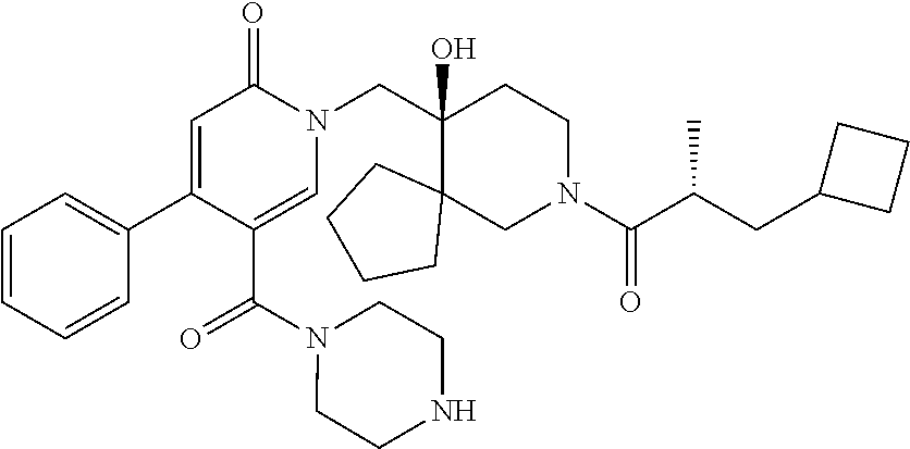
C1=CC=CC(C2=CC(=O)N(CC3(O)C4(CN(C(C(CC5CCC5)C)=O)CC3)CCCC4)C=C2C(=O)N2CCNCC2)=C1
